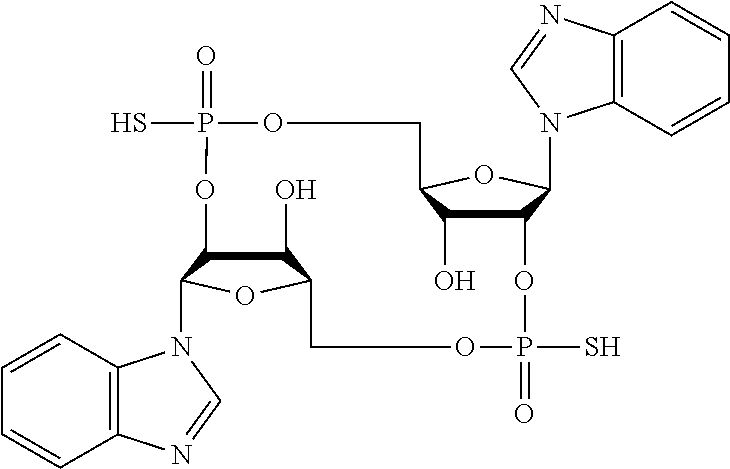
C1(O)C2C(N3C4=C(C=CC=C4)N=C3)OC1COP(=O)(S)OC1C(O)C(OC1N1C3=C(C=CC=C3)N=C1)COP(=O)(S)O2
